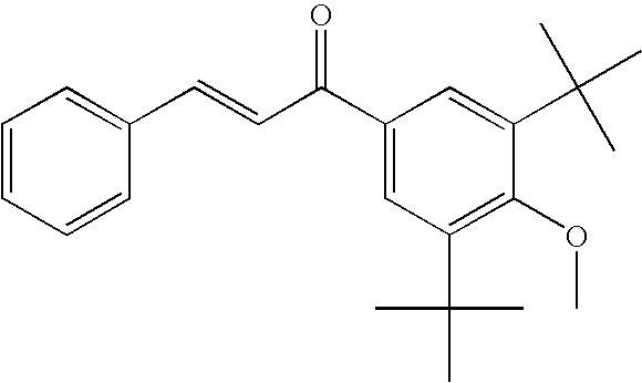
C1=CC=CC(C=CC(C2=CC(C(C)(C)C)=C(OC)C(C(C)(C)C)=C2)=O)=C1
